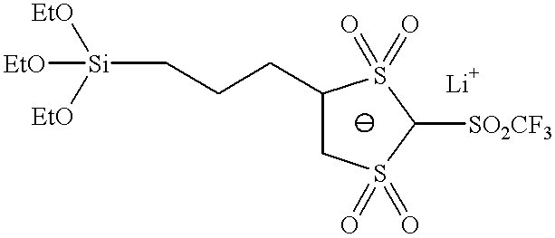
C1(CCC[Si]([EtO])([EtO])[EtO])CS(=O)(=O)C([SO2CF3])S1(=O)=O
